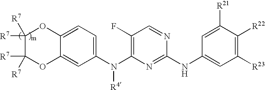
C1(N(C2=C(F)C=NC(NC3=CC([R23])=C([R22])C([R21])=C3)=N2)[R4])=CC=C2C(=C1)OC([R7])([R7])C([R7])([R7])O2
